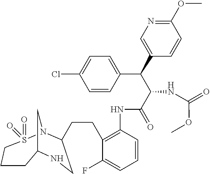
C12CN(S(=O)(=O)CCC1)C(CCC1=C(NC(C(C(C3=CN=C(OC)C=C3)C3=CC=C(Cl)C=C3)NC(=O)OC)=O)C=CC=C1F)CN2
